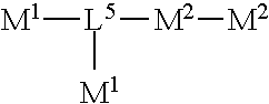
[M1][L5]([M2][M2])[M1]
